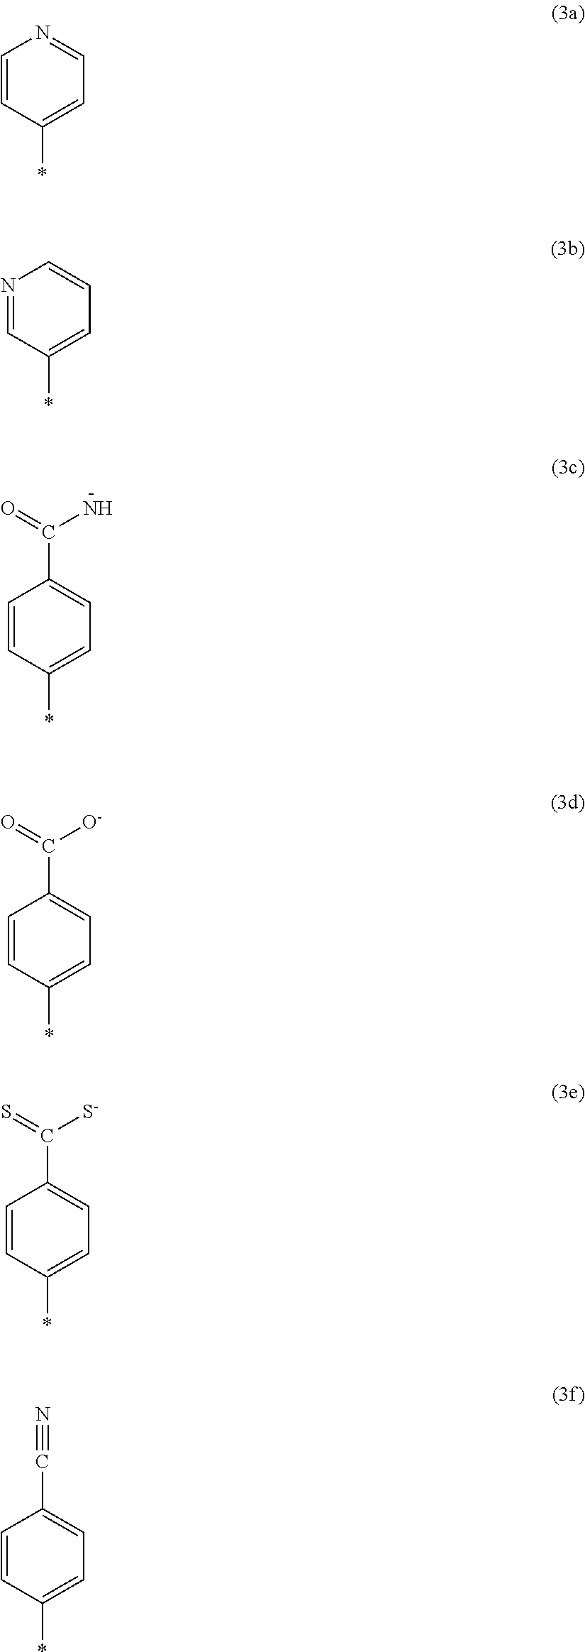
C1=CC(*)=CC=N1.N1=CC(*)=CC=C1.C1=CC(*)=CC=C1C(N)=O.C1=CC(*)=CC=C1C([O-])=O.C1=CC(*)=CC=C1C([S-])=S.C1=CC(*)=CC=C1C#N
